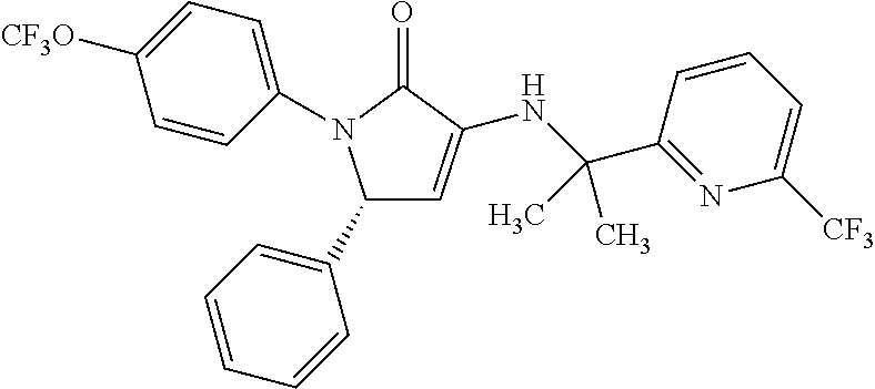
C1(C2=CC=CC=C2)C=C(NC(C2=NC([CF3])=CC=C2)(C)C)C(=O)N1C1=CC=C([CF3O])C=C1
